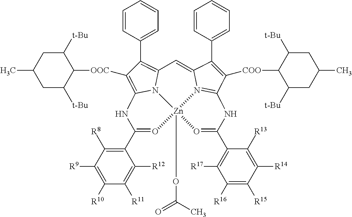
N12C3=C([COO]C4C([t-Bu])CC(C)CC4[t-Bu])C(C4=CC=CC=C4)=C1C=C1N4=C(C([COO]C5C([t-Bu])CC(C)CC5[t-Bu])=C1C1=CC=CC=C1)NC(C1=C([R17])C([R16])=C([R15])C([R14])=C1[R13])=O[Zn]24(OC(C)=O)O=C(C1=C([R8])C([R9])=C([R10])C([R11])=C1[R12])N3
